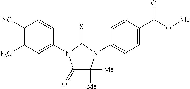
C1(=O)C([Me])([Me])N(C2=CC=C(C(O[Me])=O)C=C2)C(=S)N1C1=CC([F3C])=C([NC])C=C1
